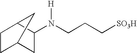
C1CC2CC(N(CCC[SO3H])[H])C1C2
